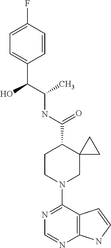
C1(C(O)C(NC(C2C3(CN(C4=NC=NC5=C4C=CN5)CC2)CC3)=O)C)=CC=C(F)C=C1
